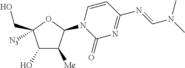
C1(O)C([Me])C(N2C(=O)N=C(N=CN(C)C)C=C2)OC1([N3])CO
